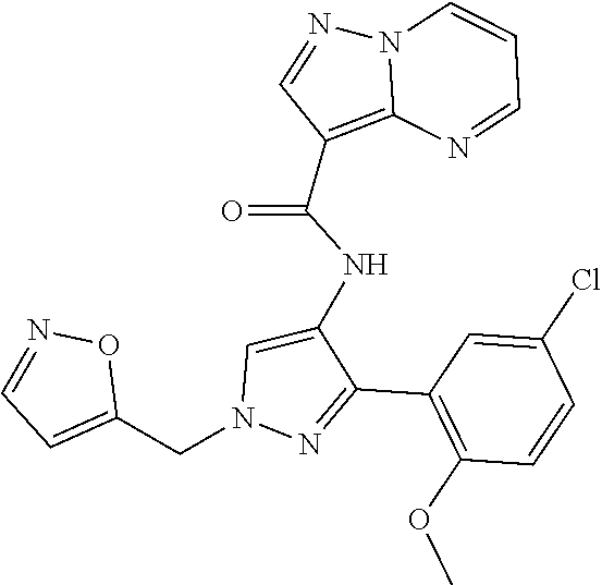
N12C(=C(C(NC3=CN(CC4=CC=NO4)N=C3C3=C(OC)C=CC(Cl)=C3)=O)C=N1)N=CC=C2
